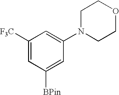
C1([F3C])=CC([BPin])=CC(N2CCOCC2)=C1
